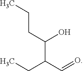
C(CC(C(C=O)CC)O)C
